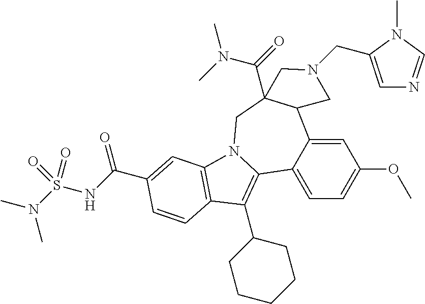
C1=C2C(=CC=C1OC)C1=C(C3CCCCC3)C3=C(N1CC1(C(=O)N(C)C)C2CN(CC2=CN=CN2C)C1)C=C(C(NS(N(C)C)(=O)=O)=O)C=C3
